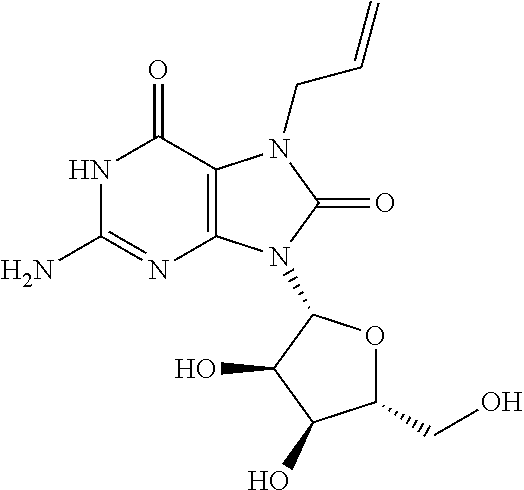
C12=C(C(=O)NC(N)=N1)N(CC=C)C(=O)N2C1OC(CO)C(O)C1O
